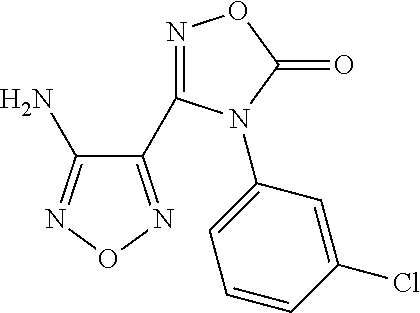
C1(C2=NOC(=O)N2C2=CC=CC(Cl)=C2)=NON=C1N
